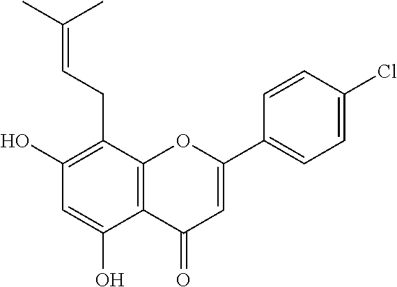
C1(O)=C(CC=C(C)C)C2=C(C(O)=C1)C(=O)C=C(C1=CC=C(Cl)C=C1)O2
